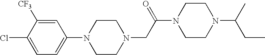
C1=C([CF3])C(Cl)=CC=C1N1CCN(CC(N2CCN(C(CC)C)CC2)=O)CC1
